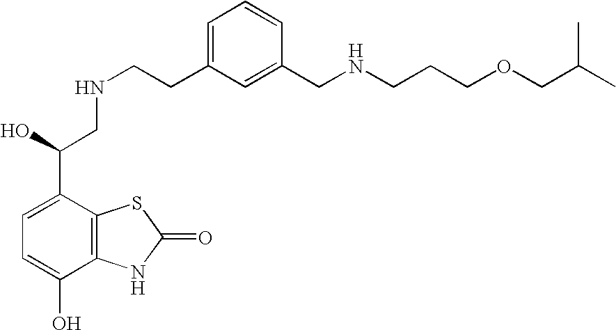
C12=C(C(C(O)CNCCC3=CC=CC(CNCCCOCC(C)C)=C3)=CC=C1O)SC(=O)N2
